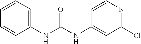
C1=CC=C(NC(NC2=CC(Cl)=NC=C2)=O)C=C1
